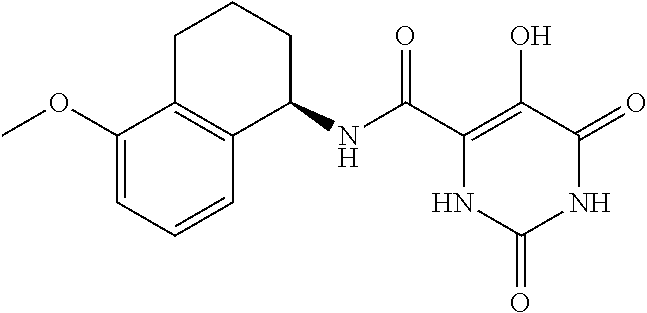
C(C1=C(O)C(=O)NC(=O)N1)(=O)NC1CCCC2=C1C=CC=C2OC
